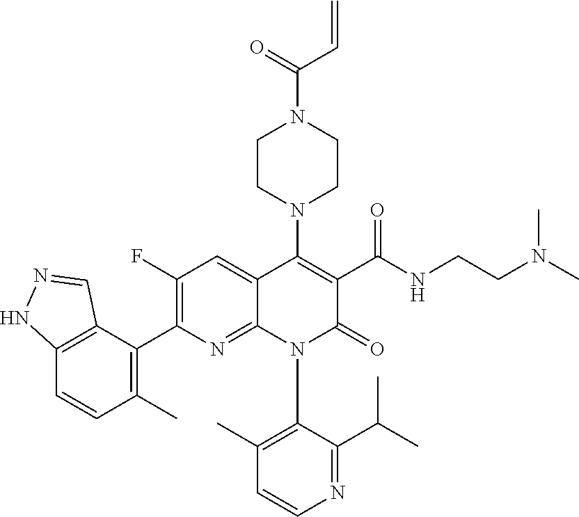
C12=C(C(C3=C(F)C=C4C(=N3)N(C3=C(C)C=CN=C3C(C)C)C(=O)C(C(NCCN(C)C)=O)=C4N3CCN(C(=O)C=C)CC3)=C(C)C=C1)C=NN2
